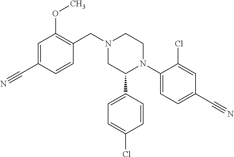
N1(CC2=C(OC)C=C(C#N)C=C2)CC(C2=CC=C(Cl)C=C2)N(C2=CC=C(C#N)C=C2Cl)CC1
